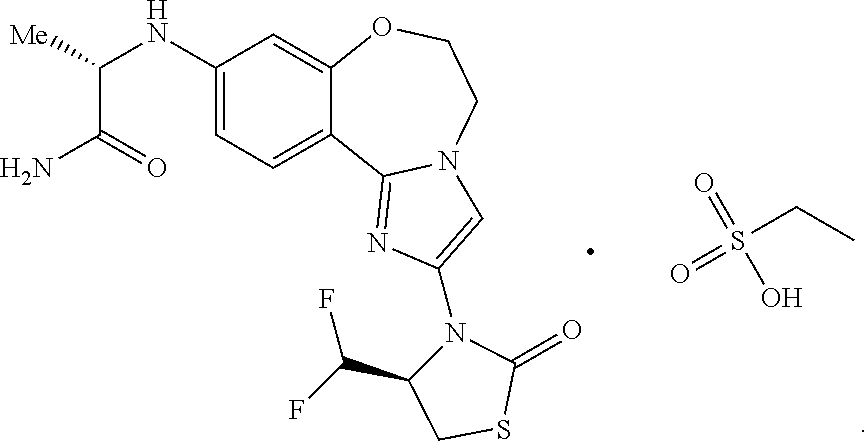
NC(C([Me])NC1=CC=C2C(=C1)OCCN1C2=NC(N2C(C(F)F)CSC2=O)=C1)=O.O=S(=O)(O)CC
